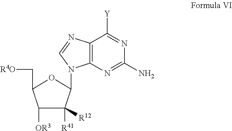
C1([OR3])C([R41])([R12])C(N2C3=C(N=C2)C([Y])=NC(N)=N3)OC1C[R4O]
